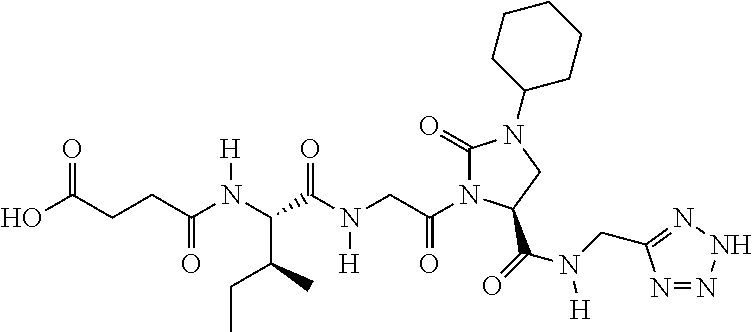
C1(=O)N(C(CN(C(C(N(C(CCC(O)=O)=O)[H])C(CC)C)=O)[H])=O)C(C(=O)N(CC2=NNN=N2)[H])CN1C1CCCCC1
